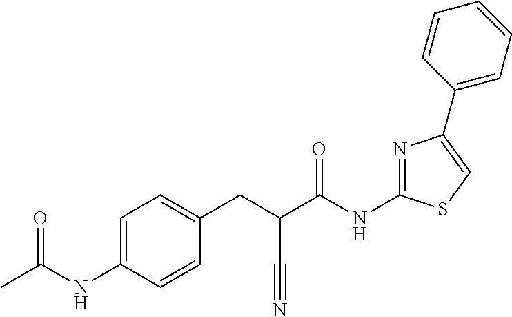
C1=C(NC(C)=O)C=CC(CC(C(NC2=NC(C3=CC=CC=C3)=CS2)=O)C#N)=C1
